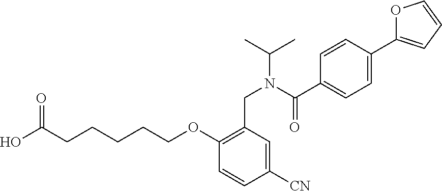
OC(CCCCCOC1=C(CN(C(C2=CC=C(C3=CC=CO3)C=C2)=O)C(C)C)C=C([CN])C=C1)=O
